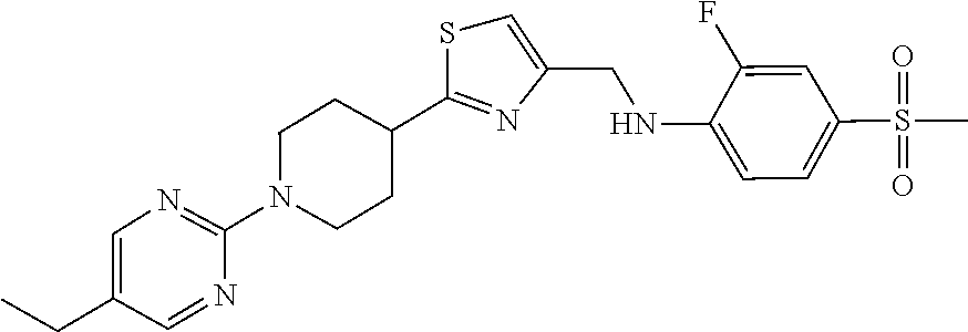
C1CN(C2=NC=C(CC)C=N2)CCC1C1=NC(CNC2=CC=C(S(=O)(=O)C)C=C2F)=CS1
